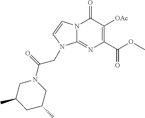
N12C(=NC(C(OC)=O)=C([OAc])C1=O)N(CC(N1CC(C)CC(C)C1)=O)C=C2
